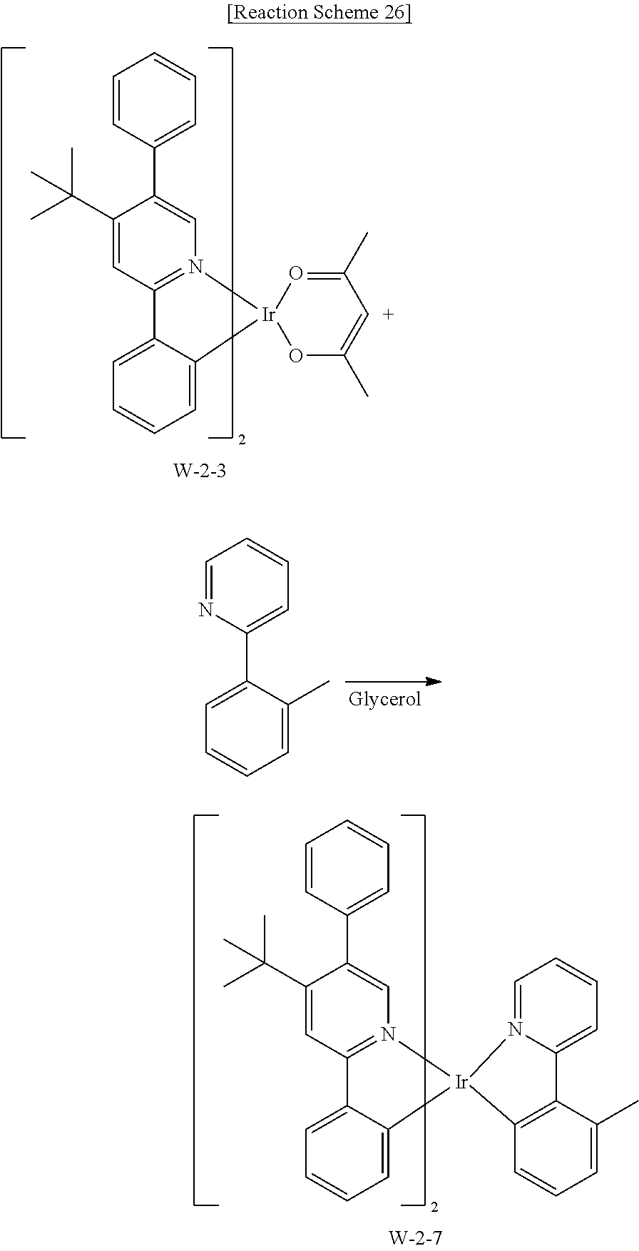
C1(C(C)(C)C)=CC2=N(C=C1C1=CC=CC=C1)[Ir]1(C3=CC=CC=C23)OC(C)=[C+]C(C)=O1.C1=CC=C(C2=CC=CC=C2C)N=C1.C1(C(C)(C)C)=CC2=N(C=C1C1=CC=CC=C1)[Ir]1(C3=CC=CC=C23)N2=CC=CC=C2C2=C1C=CC=C2C
